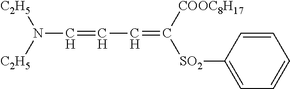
N(C=CC=C([SO2]C1=CC=CC=C1)[COOC8H17])([C2H5])[C2H5]
